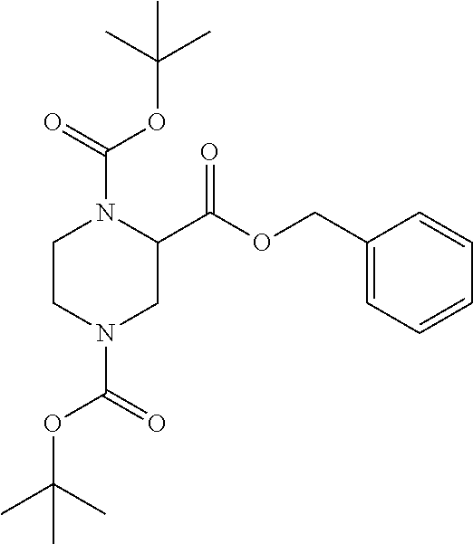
C1CN(C(OC(C)(C)C)=O)CC(C(OCC2=CC=CC=C2)=O)N1C(OC(C)(C)C)=O
